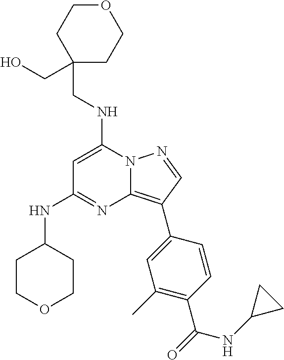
C(NC1=CC(NC2CCOCC2)=NC2=C(C3=CC(C)=C(C(=O)NC4CC4)C=C3)C=NN12)C1(CO)CCOCC1
